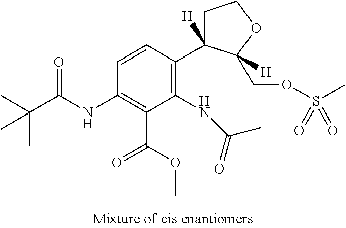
C1(NC(C(C)(C)C)=O)=C(C(OC)=O)C(NC(=O)C)=C(C2([H])CCOC2([H])COS(C)(=O)=O)C=C1
